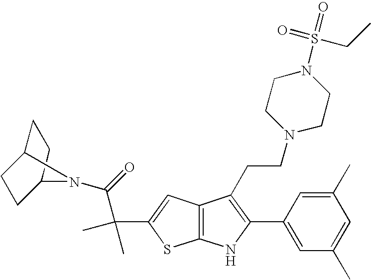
C12=C(C=C(C(C(=O)N3C4CCC3CC4)(C)C)S1)C(CCN1CCN(S(=O)(=O)CC)CC1)=C(C1=CC(C)=CC(C)=C1)N2
